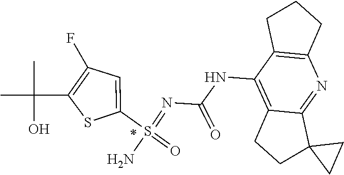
N(=S(C1=CC(F)=C(C(C)(C)O)S1)(=O)N)C(=O)NC1=C2CCC3(C2=NC2=C1CCC2)CC3
